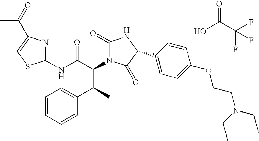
OC(C(F)(F)F)=O.C1(NC(C(C(C2=CC=CC=C2)C)N2C(=O)NC(C3=CC=C(OCCN(CC)CC)C=C3)C2=O)=O)=NC(C(C)=O)=CS1
